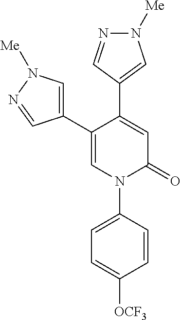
C1(C2=CN([Me])N=C2)=CN(C2=CC=C([OCF3])C=C2)C(=O)C=C1C1=CN([Me])N=C1
